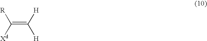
C(=C([H])[H])([R])[Xd]
